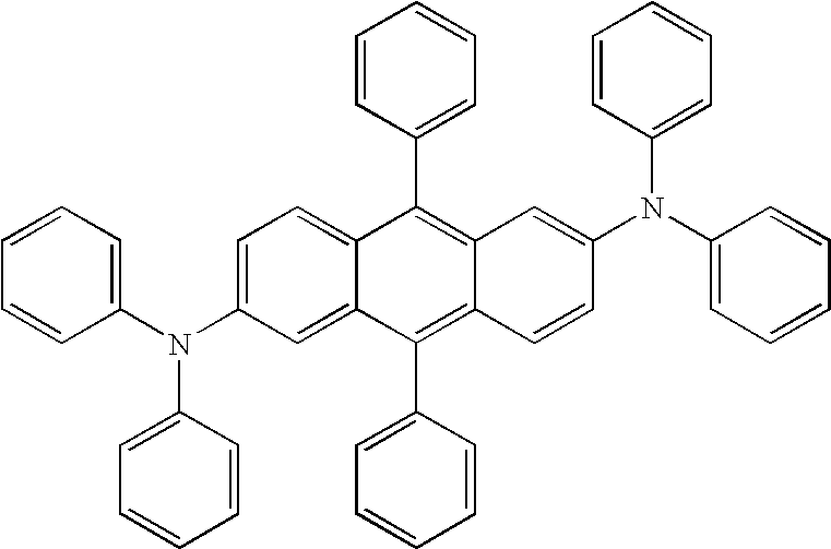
C1=CC=C(N(C2=CC=C3C(=C2)C(C2=CC=CC=C2)=C2C(=C3C3=CC=CC=C3)C=C(N(C3=CC=CC=C3)C3=CC=CC=C3)C=C2)C2=CC=CC=C2)C=C1
